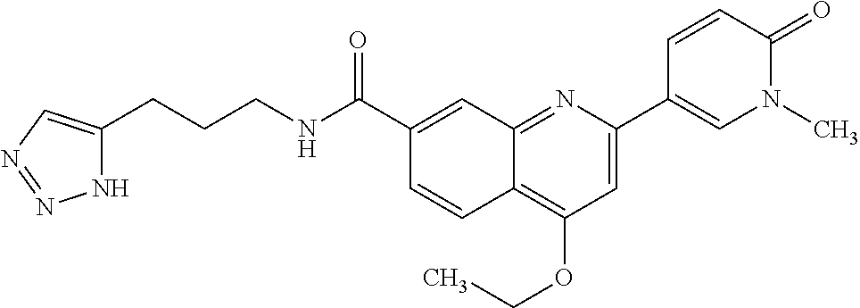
C1(C(NCCCC2=CN=NN2)=O)=CC2=NC(C3=CN(C)C(=O)C=C3)=CC(OCC)=C2C=C1
